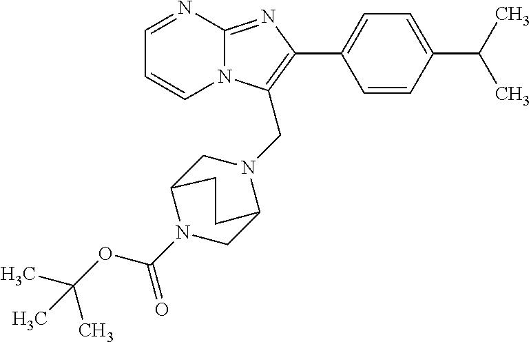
C1=CN2C(=NC(C3=CC=C(C(C)C)C=C3)=C2CN2CC3N(C(OC(C)(C)C)=O)CC2CC3)N=C1
